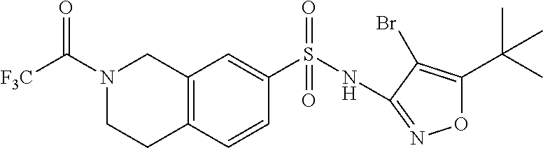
C12=C(C=CC(S(NC3=NOC(C(C)(C)C)=C3Br)(=O)=O)=C1)CCN(C([F3C])=O)C2
